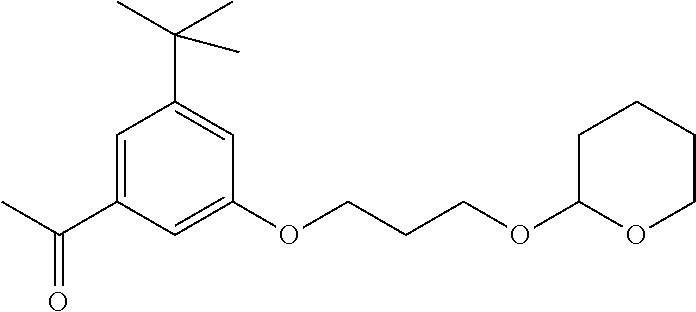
C1=C(C(C)=O)C=C(OCCCOC2OCCCC2)C=C1C(C)(C)C
